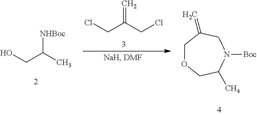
ClCC(CCl)=C.OCC(C)[NHBoc].C1OCC([CH4])N([Boc])CC1=C
